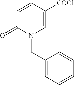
C1(CN2C=C([COCl])C=CC2=O)=CC=CC=C1
